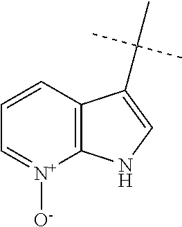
C12=C([N+]([O-])=CC=C1)NC=C2C(C)(C)C
